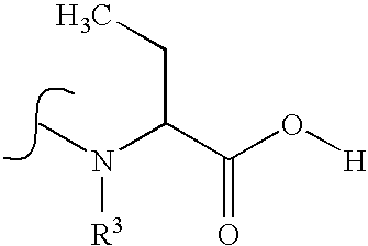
N(C)(C(C(O[H])=O)CC)[R3]
